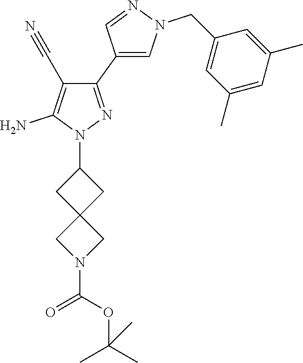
C1(C2=CN(CC3=CC(C)=CC(C)=C3)N=C2)=NN(C2CC3(C2)CN(C(OC(C)(C)C)=O)C3)C(N)=C1C#N
